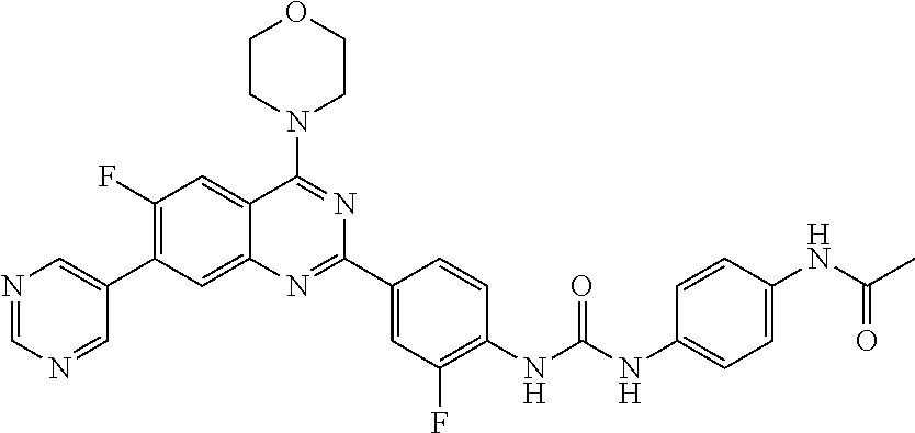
N1=CN=CC(C2=C(F)C=C3C(=C2)N=C(C2=CC(F)=C(NC(NC4=CC=C(NC(C)=O)C=C4)=O)C=C2)N=C3N2CCOCC2)=C1
